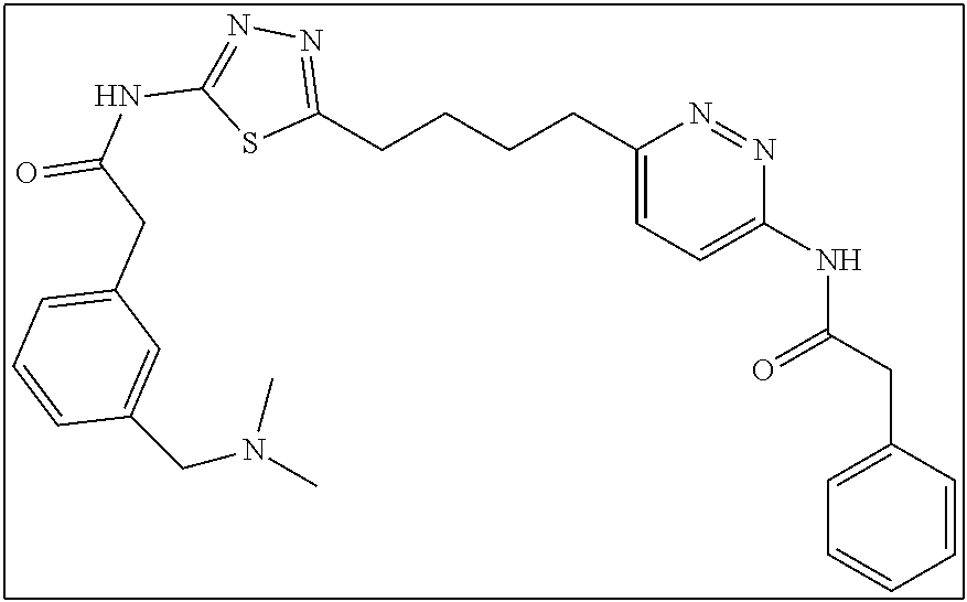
C(CCCC1=CC=C(NC(CC2=CC=CC=C2)=O)N=N1)C1=NN=C(NC(=O)CC2=CC=CC(CN(C)C)=C2)S1
